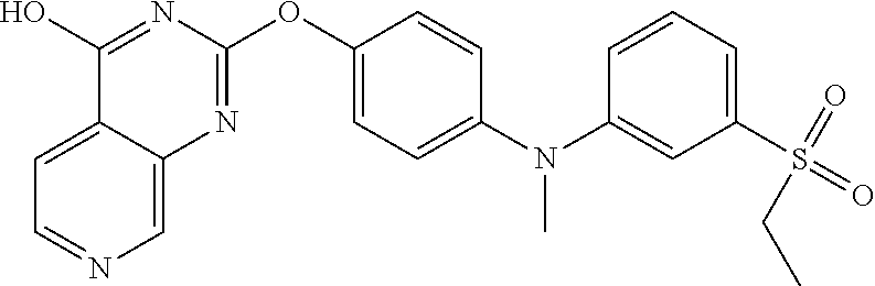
C12=CC=NC=C1N=C(OC1=CC=C(N(C3=CC(S(=O)(=O)CC)=CC=C3)C)C=C1)N=C2O
